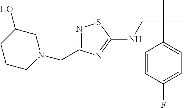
N1=C(CN2CC(O)CCC2)N=C(NCC(C)(C)C2=CC=C(F)C=C2)S1
